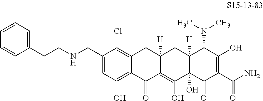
C1(CNCCC2=CC=CC=C2)=CC(O)=C2C(=C1Cl)CC1([H])C(=C(O)C3(O)C([H])(C1)C(N(C)C)C(O)=C(C(N)=O)C3=O)C2=O
